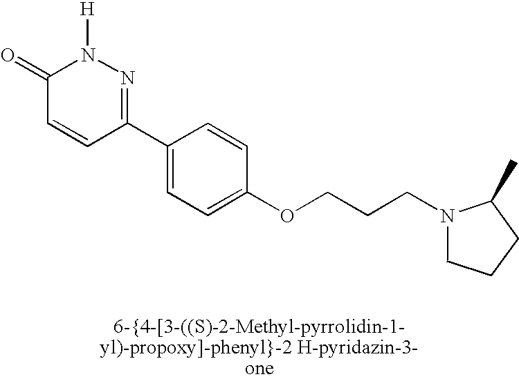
C1(=O)C=CC(C2=CC=C(OCCCN3CCCC3C)C=C2)=NN1[H]
